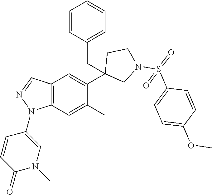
C1(C2=CC3=C(C=C2C)N(C2=CN(C)C(=O)C=C2)N=C3)(CC2=CC=CC=C2)CN(S(=O)(C2=CC=C(OC)C=C2)=O)CC1
